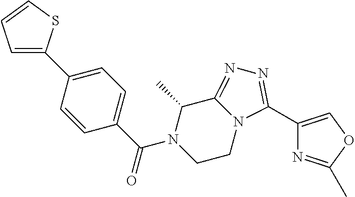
C1(C2=CC=CS2)=CC=C(C(N2CCN3C(=NN=C3C3=COC(C)=N3)C2C)=O)C=C1
